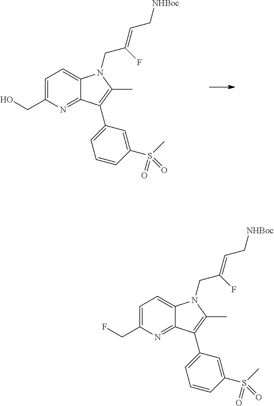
C1=C(CF)N=C2C(=C1)N(CC(F)=CC[NHBoc])C(C)=C2C1=CC=CC(S(C)(=O)=O)=C1.C1=C(CO)N=C2C(=C1)N(CC(F)=CC[NHBoc])C(C)=C2C1=CC=CC(S(C)(=O)=O)=C1
